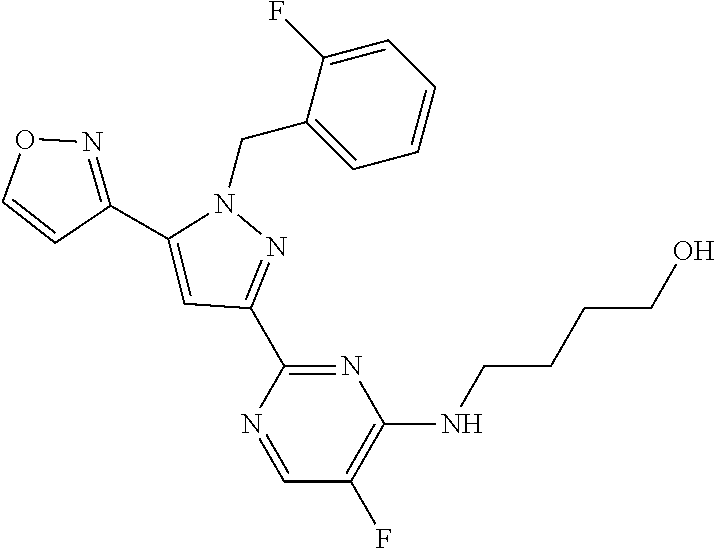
N1(CC2=CC=CC=C2F)C(C2=NOC=C2)=CC(C2=NC(NCCCCO)=C(F)C=N2)=N1
